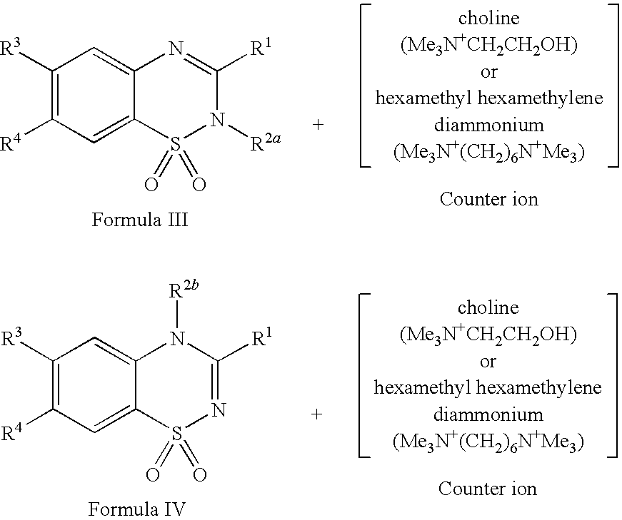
C1([R3])=C([R4])C=C2C(=C1)N=C([R1])N([R2a])S2(=O)=O.C1([R3])=C([R4])C=C2C(=C1)N([R2b])C([R1])=NS2(=O)=O
